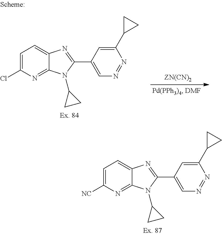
C1=C(Cl)N=C2C(=C1)N=C(C1=CN=NC(C3CC3)=C1)N2C1CC1.C1=C([NC])N=C2C(=C1)N=C(C1=CN=NC(C3CC3)=C1)N2C1CC1
